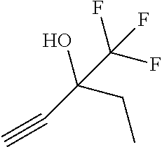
C(C(CC)(O)C(F)(F)F)#C
